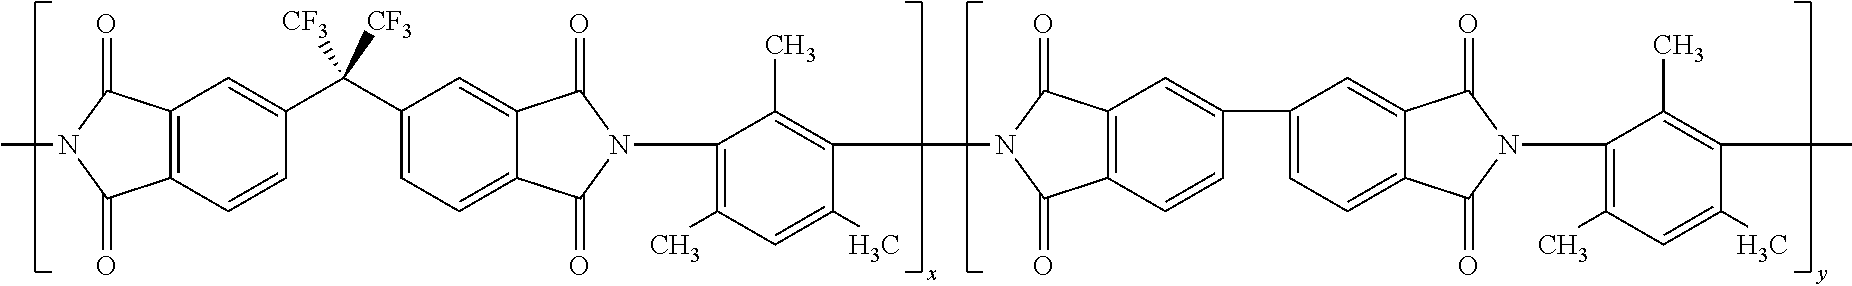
C12=C(C=CC(C(C3=CC=C4C(=C3)C(=O)N(C3=C(C)C=C(C)C(N5C(=O)C6=C(C=CC(C7=CC=C8C(=C7)C(=O)N(C7=C(C)C=C(C)C(C)=C7C)C8=O)=C6)C5=O)=C3C)C4=O)([CF3])[CF3])=C1)C(=O)N(C)C2=O
